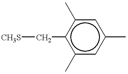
[CH3S]Cc1c(C)cc(C)cc1C
